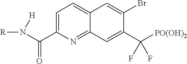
C1=C(C(N([R])[H])=O)N=C2C(=C1)C=C(Br)C(C([PO(OH)2])(F)F)=C2
